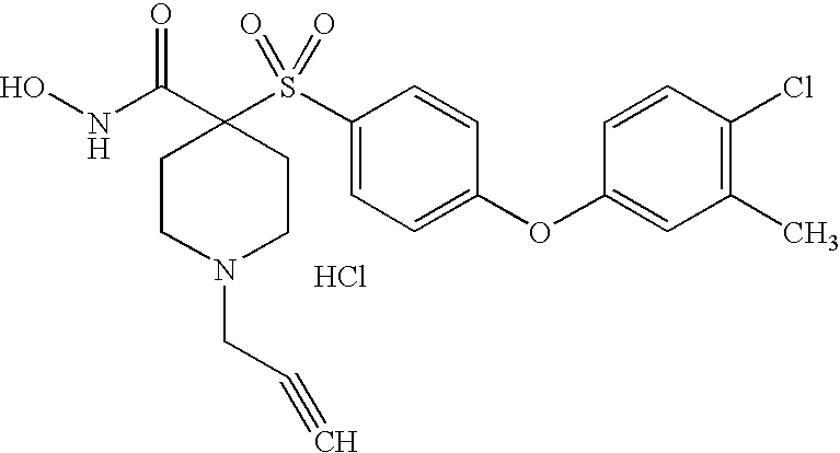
Cl.N(C(=O)C1(S(C2=CC=C(OC3=CC(C)=C(Cl)C=C3)C=C2)(=O)=O)CCN(CC#C)CC1)O
